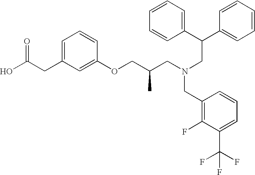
C(CC1=CC=CC(OCC(CN(CC(C2=CC=CC=C2)C2=CC=CC=C2)CC2=C(F)C(C(F)(F)F)=CC=C2)C)=C1)(O)=O
